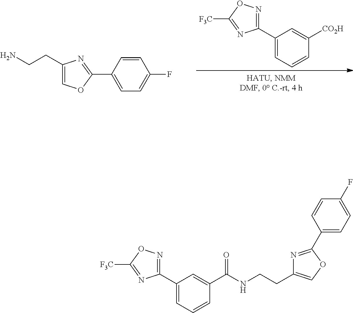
C1(C2=NOC([F3C])=N2)=CC=CC([CO2H])=C1.C1(CCN)=COC(C2=CC=C(F)C=C2)=N1.C1(C2=NOC([F3C])=N2)=CC=CC(C(NCCC2=COC(C3=CC=C(F)C=C3)=N2)=O)=C1
